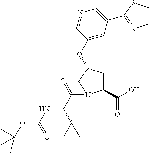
C1=CN=C(C2=CN=CC(OC3CC(C(O)=O)N(C(=O)C(NC(=O)OC(C)(C)C)C(C)(C)C)C3)=C2)S1
